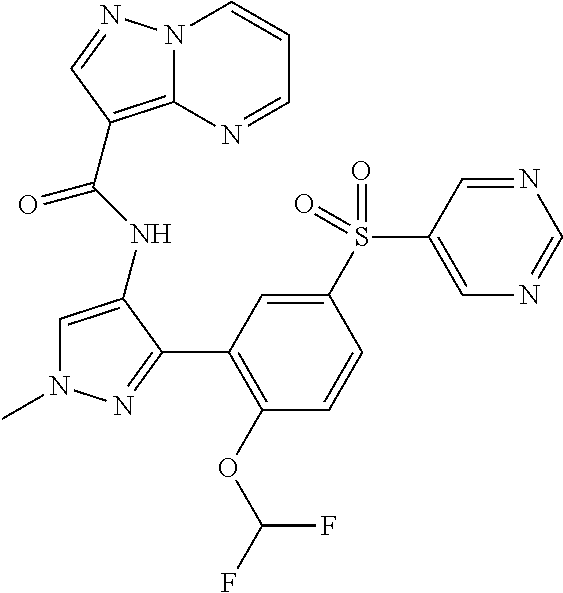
N12C(=C(C(NC3=CN(C)N=C3C3=C(OC(F)F)C=CC(S(C4=CN=CN=C4)(=O)=O)=C3)=O)C=N1)N=CC=C2
